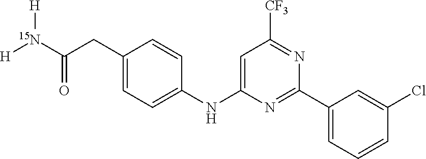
C1=C(NC2=CC=C(CC([15N]([H])[H])=O)C=C2)N=C(C2=CC=CC(Cl)=C2)N=C1[CF3]
